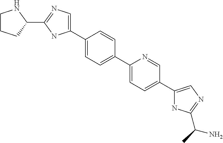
C1(C2=CC=C(C3=CN=C(C4NCCC4)N3)C=C2)=CC=C(C2=CN=C(C(C)N)N2)C=N1
